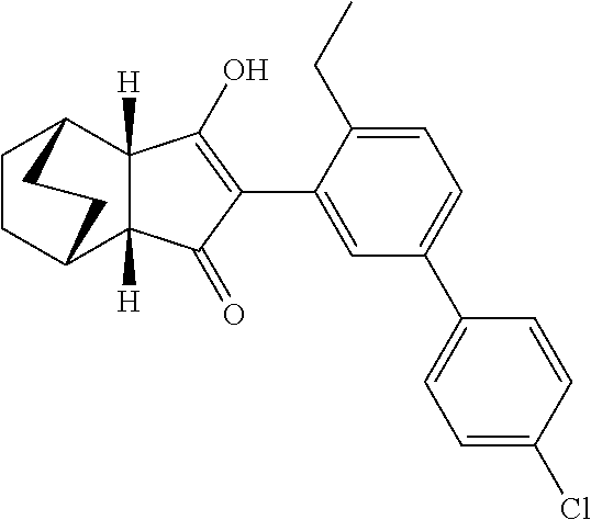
C1(=O)C(C2=CC(C3=CC=C(Cl)C=C3)=CC=C2CC)=C(O)C2([H])C1([H])C1CCC2CC1
